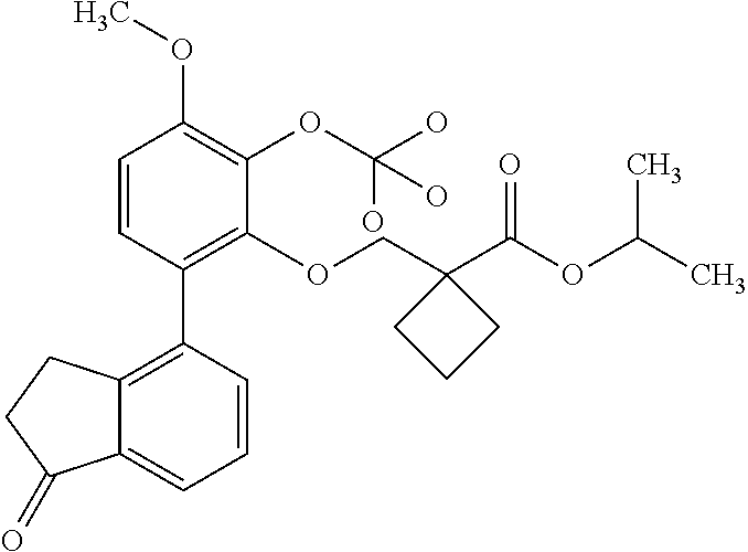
C1=CC(C2=C3C(=CC=C2)C(=O)CC3)=C(OCC2(C(OC(C)C)=O)CCC2)C(OC(O)(O)O)=C1OC
